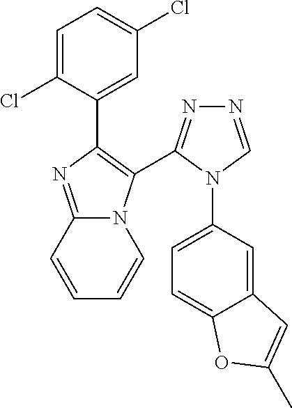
C1=C(Cl)C(C2=C(C3=NN=CN3C3=CC=C4C(=C3)C=C(C)O4)N3C(=N2)C=CC=C3)=CC(Cl)=C1
